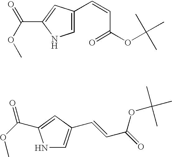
C1=C(C=CC(OC(C)(C)C)=O)C=C(C(OC)=O)N1.N1C=C(C=CC(=O)OC(C)(C)C)C=C1C(OC)=O
